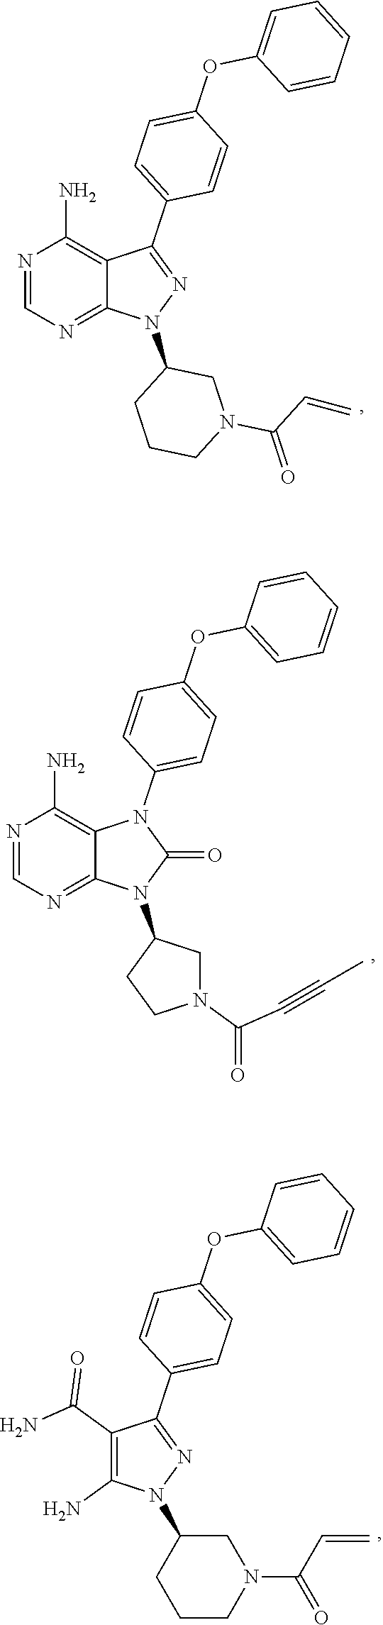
C1(N)=C2C(=NC=N1)N(C1CCCN(C(C=C)=O)C1)N=C2C1=CC=C(OC2=CC=CC=C2)C=C1.C1(N)=C2C(=NC=N1)N(C1CCN(C(C#CC)=O)C1)C(=O)N2C1=CC=C(OC2=CC=CC=C2)C=C1.C1(C2=CC=C(OC3=CC=CC=C3)C=C2)=NN(C2CCCN(C(C=C)=O)C2)C(N)=C1C(N)=O
